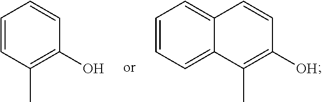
C12=CC=CC=C1C(C)=C(O)C=C2.C1=CC(C)=C(O)C=C1
